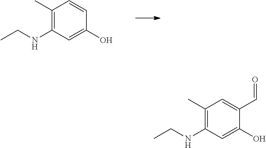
C1(C)=C(NCC)C=C(O)C=C1.C1(C)=C(NCC)C=C(O)C(C=O)=C1
